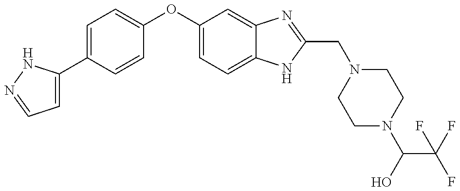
C1=C(C2=CC=C(OC3=CC=C4C(=C3)N=C(CN3CCN(C(O)C(F)(F)F)CC3)N4)C=C2)NN=C1
